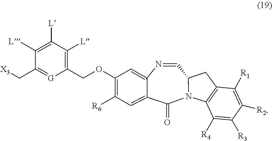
[L]C1=C([L])C(C[X3])=[G]C(COC2=C([R6])C=C3C(=O)N4C(C=NC3=C2)CC2=C4C([R4])=C([R3])C([R2])=C2[R1])=C1[L]
